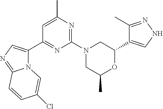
C1(C)=NNC=C1C1CN(C2=NC(C)=CC(C3=CN=C4N3C=C(Cl)C=C4)=N2)CC(C)O1
